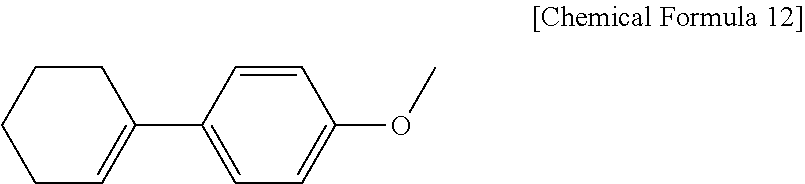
C1CC=C(C2=CC=C(OC)C=C2)CC1
